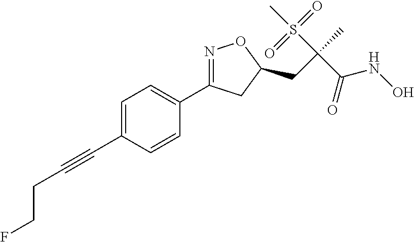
C1=C(C#CCCF)C=CC(C2=NOC(CC(C)(S(C)(=O)=O)C(=O)NO)C2)=C1
